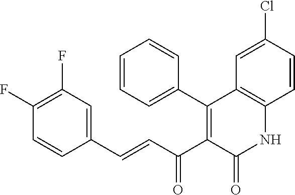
C1=CC=C(C2=C(C(C=CC3=CC(F)=C(F)C=C3)=O)C(=O)NC3=C2C=C(Cl)C=C3)C=C1
